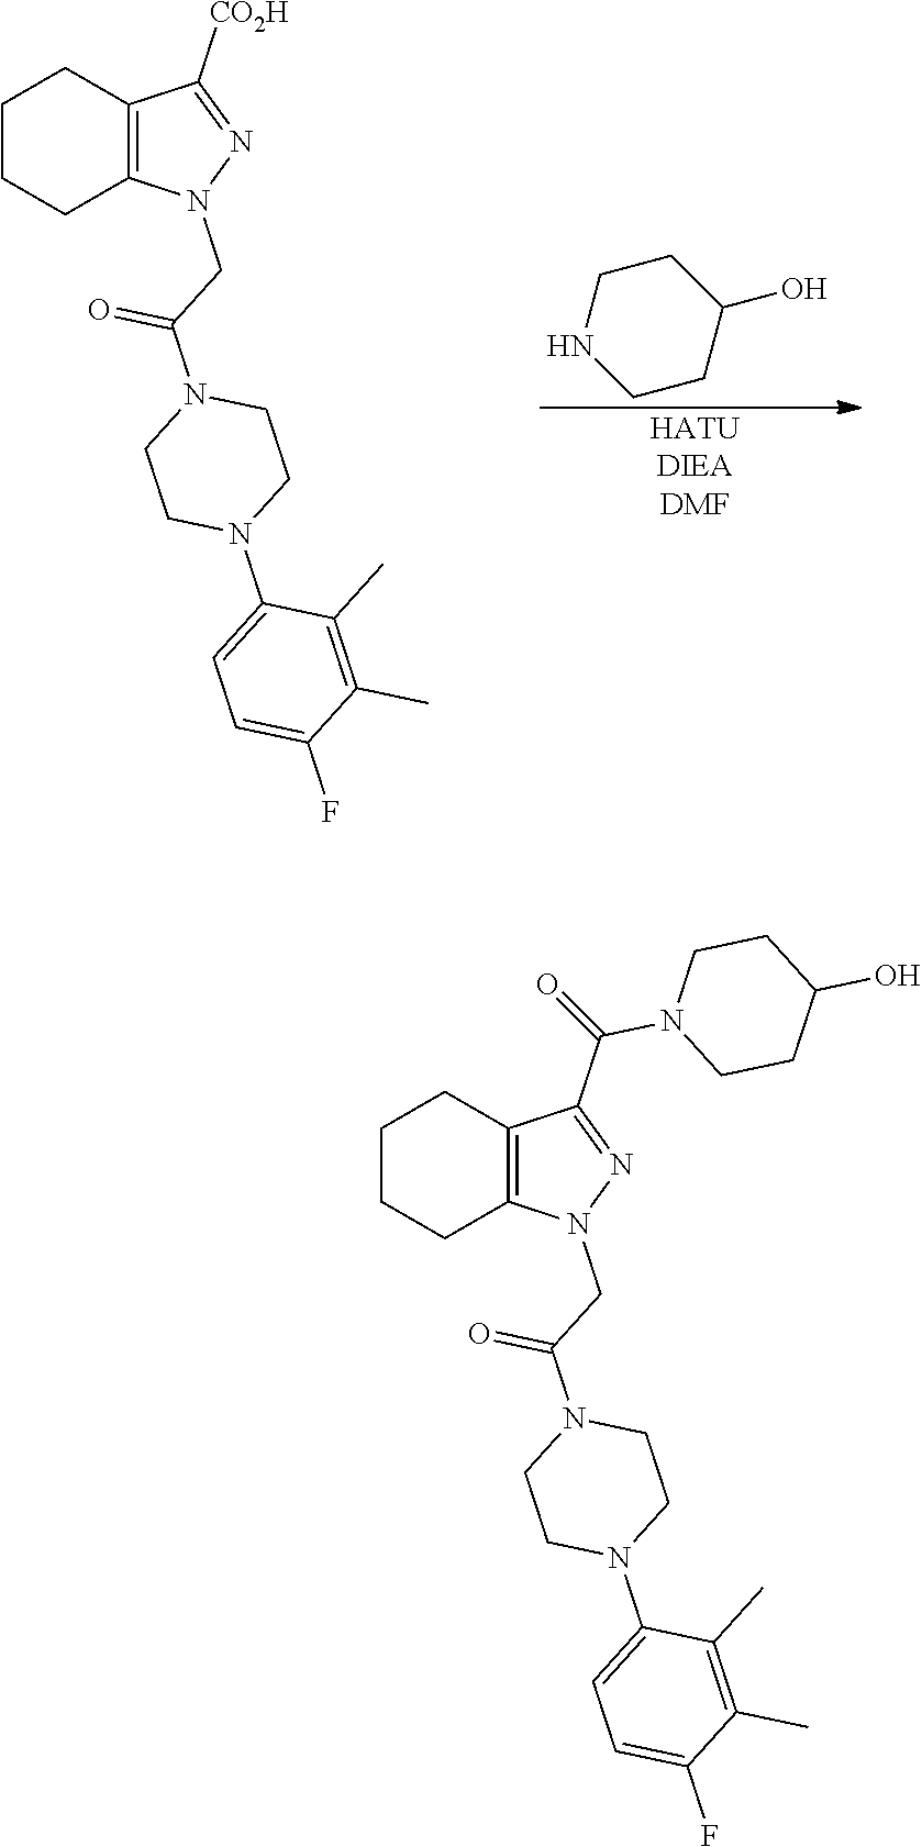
[HATUDIEADMF].C1NCCC(O)C1.C(C(=O)N1CCN(C2=CC=C(F)C(C)=C2C)CC1)N1N=C([CO2H])C2=C1CCCC2.C(C(=O)N1CCN(C2=CC=C(F)C(C)=C2C)CC1)N1N=C(C(=O)N2CCC(O)CC2)C2=C1CCCC2
